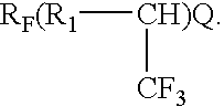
[RF(R1][CH)Q][CF3]
